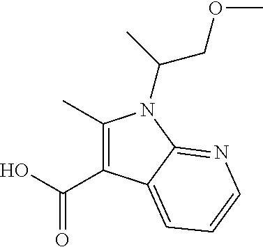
C(O)(=O)C1=C(C)N(C(COC)C)C2=NC=CC=C12
